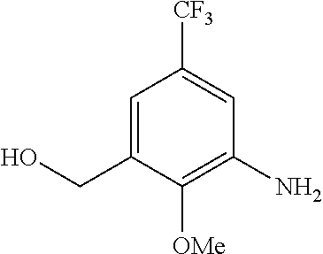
C1=C(CO)C([OMe])=C(N)C=C1[CF3]
